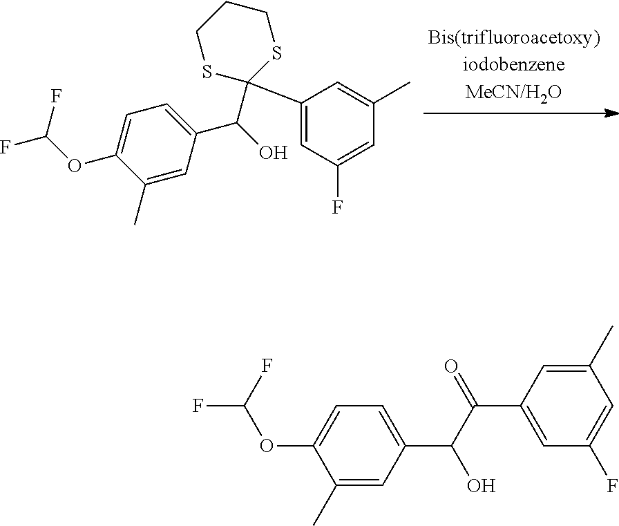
C1=C(C(O)C2(C3=CC(F)=CC(C)=C3)SCCCS2)C=C(C)C(OC(F)F)=C1.FC(F)OC1=CC=C(C(C(C2=CC(F)=CC(C)=C2)=O)O)C=C1C
